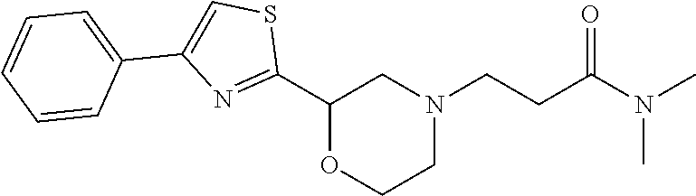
C1(C2OCCN(CCC(N(C)C)=O)C2)=NC(C2=CC=CC=C2)=CS1
